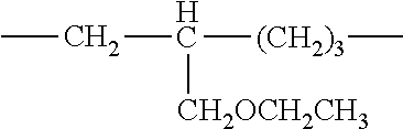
CCC([(CH2)3]C)[CH2OCH2CH3]
